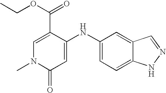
C1=C(C(OCC)=O)C(NC2=CC=C3C(=C2)C=NN3)=CC(=O)N1C
